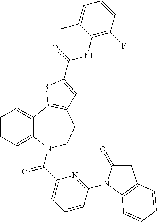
C1=CC=C2C(=C1)C1=C(CCN2C(C2=CC=CC(N3C(=O)CC4=C3C=CC=C4)=N2)=O)C=C(C(=O)NC2=C(F)C=CC=C2C)S1
